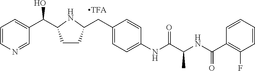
C1=CN=CC(C(O)C2CCC(CC3=CC=C(NC(C(NC(C4=C(F)C=CC=C4)=O)C)=O)C=C3)N2)=C1
